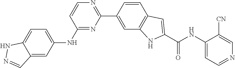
N1=C(NC2=CC=C3NN=CC3=C2)C=CN=C1C1=CC2=C(C=C1)C=C(C(NC1=CC=NC=C1[CN])=O)N2
